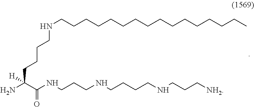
N(CCCCCCCCCCCCCCCC)CCCCC(N)(C(NCCCNCCCCNCCC[NH2])=O)[H]
